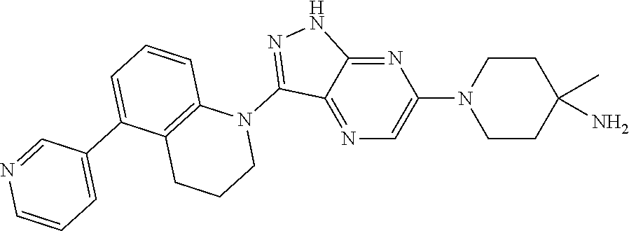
N1(C2=NNC3=NC(N4CCC(N)(C)CC4)=CN=C23)C2=C(CCC1)C(C1=CC=CN=C1)=CC=C2
